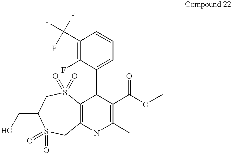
C12=C(NC(C)=C(C(OC)=O)C1C1=CC=CC(C(F)(F)F)=C1F)CS(=O)(=O)C(CO)CS2(=O)=O
